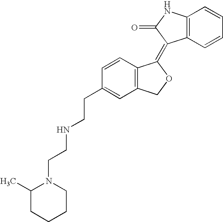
C1=CC(CCNCCN2C(C)CCCC2)=CC2=C1C(=C1C3=C(NC1=O)C=CC=C3)OC2
